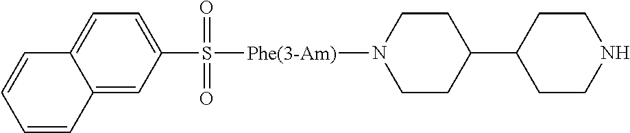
C12=CC=C(S(=O)(=O)[Phe(3-Am)]N3CCC(C4CCNCC4)CC3)C=C1C=CC=C2
